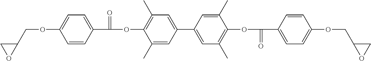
C1(COC2=CC=C(C(=O)OC3=C(C)C=C(C4=CC(C)=C(OC(=O)C5=CC=C(OCC6OC6)C=C5)C(C)=C4)C=C3C)C=C2)CO1
